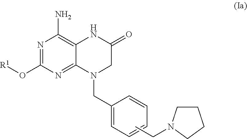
C1=CC=CC(CN2C3=NC(O[R1])=NC(N)=C3NC(=O)C2)=C1.C1CN(CC)CC1
